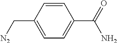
C1=CC(C[N2])=CC=C1C(=O)N
